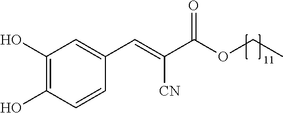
C1(O)=C(O)C=CC(C=C(C(OCC)=O)[CN])=C1
